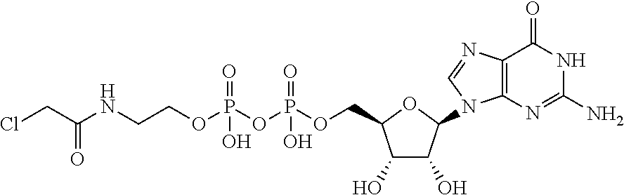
ClCC(NCCOP(OP(OCC1C(O)C(O)C(N2C3=C(C(=O)NC(N)=N3)N=C2)O1)(=O)O)(=O)O)=O
